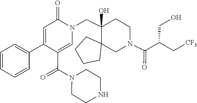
C1(C(N2CCNCC2)=O)=CN(CC2(O)C3(CN(C(=O)C(C[CF3])CO)CC2)CCCC3)C(=O)C=C1C1=CC=CC=C1
